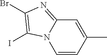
N12C=CC(C)=CC1=NC(Br)=C2I
